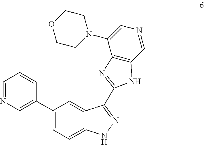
C1(C2=CN=CC=C2)=CC=C2C(=C1)C(C1=NC3=C(C=NC=C3N3CCOCC3)N1)=NN2
